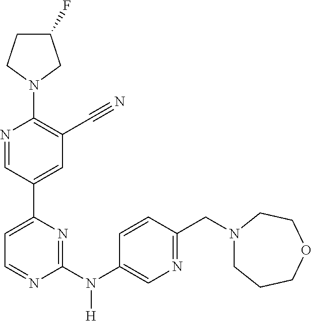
C1(F)CCN(C2=C(C#N)C=C(C3=CC=NC(N(C4=CN=C(CN5CCCOCC5)C=C4)[H])=N3)C=N2)C1
